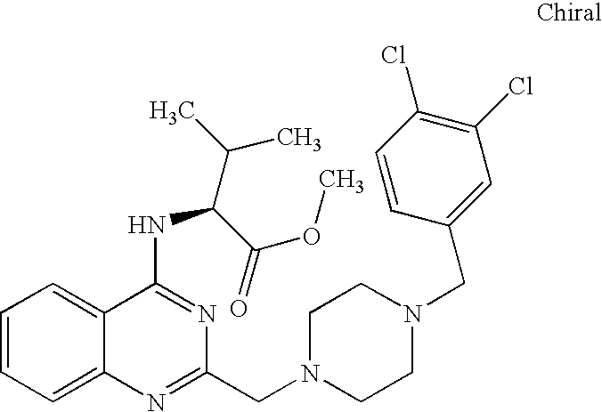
C1=CC=C2C(=C1)C(NC(C(C)C)C(=O)OC)=NC(CN1CCN(CC3=CC(Cl)=C(Cl)C=C3)CC1)=N2
